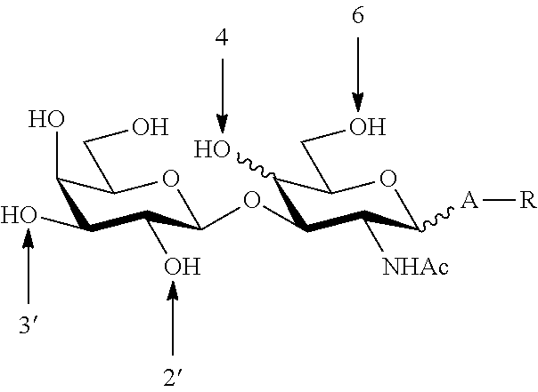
C1(O)C(O)C(O)C(OC2C(O)C(CO)OC([A][R])C2[NHAc])OC1CO
